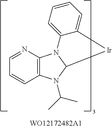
C1=NC2=C(C=C1)N(C(C)C)C1N2C2=CC=CC=C2[Ir]1
